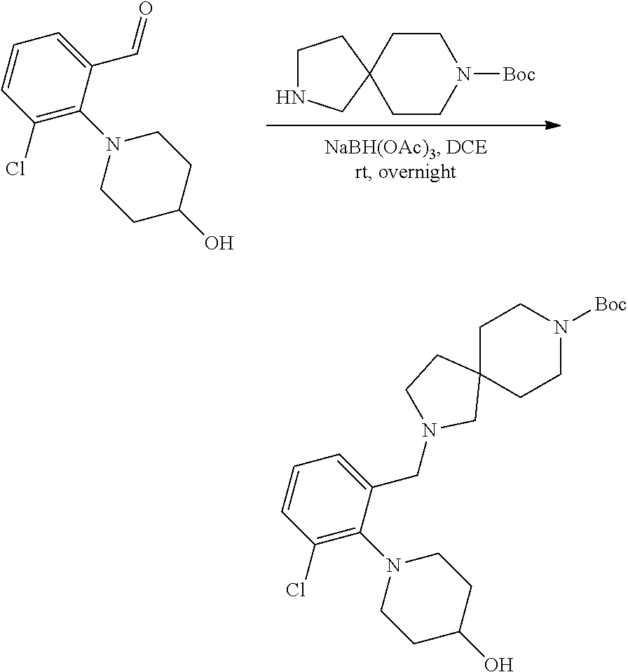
C1CN([Boc])CCC12CCNC2.C1(Cl)=C(N2CCC(O)CC2)C(C=O)=CC=C1.C1(Cl)=C(N2CCC(O)CC2)C(CN2CCC3(CCN([Boc])CC3)C2)=CC=C1
